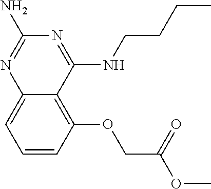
C1=CC(OCC(OC)=O)=C2C(=C1)N=C(N)N=C2NCCCC
